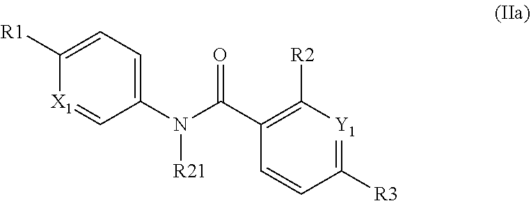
C1=C([R1])[X1]=CC(N(C(C2=C([R2])[Y1]=C([R3])C=C2)=O)[R21])=C1
